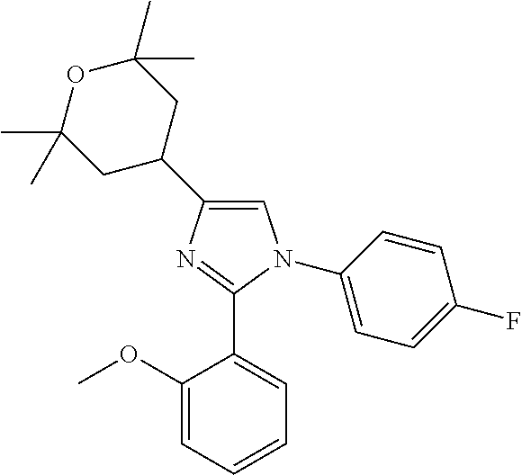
C1=C(C2CC(C)(C)OC(C)(C)C2)N=C(C2=CC=CC=C2OC)N1C1=CC=C(F)C=C1
